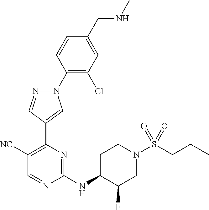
N1(C2=C(Cl)C=C(CNC)C=C2)N=CC(C2=C([NC])C=NC(NC3CCN(S(=O)(=O)CCC)CC3F)=N2)=C1
